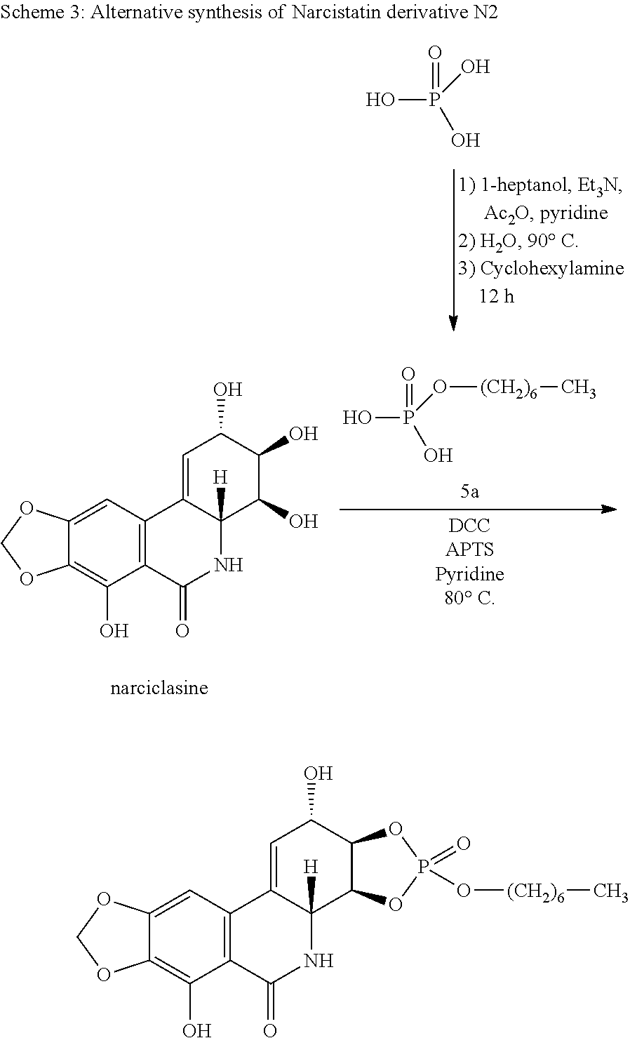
C12=C(C(=O)NC3([H])C1=CC(O)C1C3OP(=O)(O[(CH2)6]C)O1)C(O)=C1C(=C2)OCO1.OP(O)(O)=O.C12=C(C(=O)NC3([H])C1=CC(O)C(O)C3O)C(O)=C1C(=C2)OCO1.OP(O[(CH2)6]C)(O)=O
